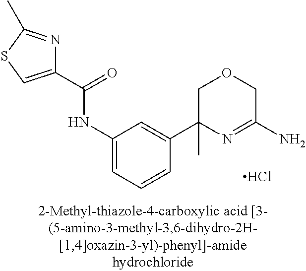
C1(C(=O)NC2=CC=CC(C3(C)N=C(N)COC3)=C2)=CSC(C)=N1.Cl
